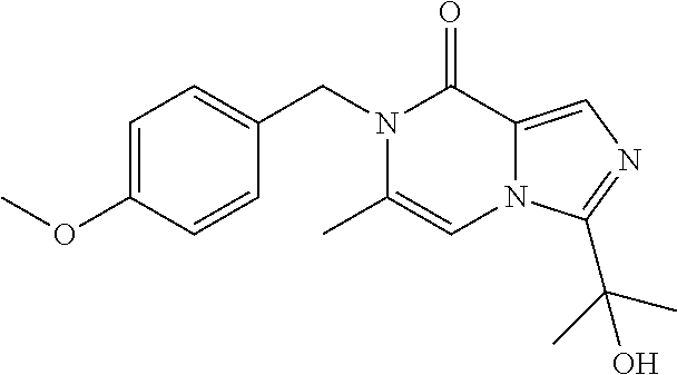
C1=C(OC)C=CC(CN2C(C)=CN3C(=CN=C3C(C)(C)O)C2=O)=C1
